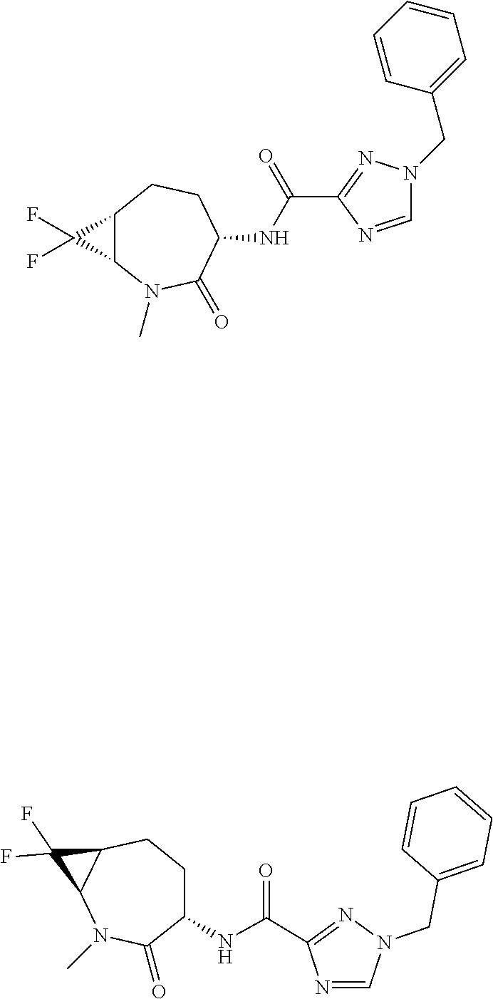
C12C(CCC(NC(=O)C3=NN(CC4=CC=CC=C4)C=N3)C(=O)N1C)C2(F)F.C12C(CCC(NC(=O)C3=NN(CC4=CC=CC=C4)C=N3)C(=O)N1C)C2(F)F
